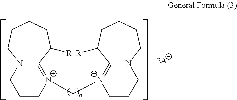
C1CC[N+](C[N+]2=C3N(CCC2)CCCCC3[R])=C2N1CCCCC2[R]
